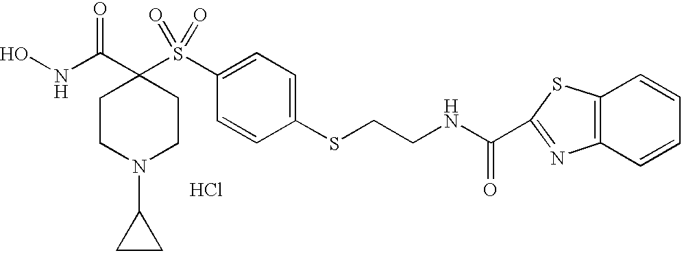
Cl.N(C(C1(S(C2=CC=C(SCCNC(=O)C3=NC4=C(S3)C=CC=C4)C=C2)(=O)=O)CCN(C2CC2)CC1)=O)O
